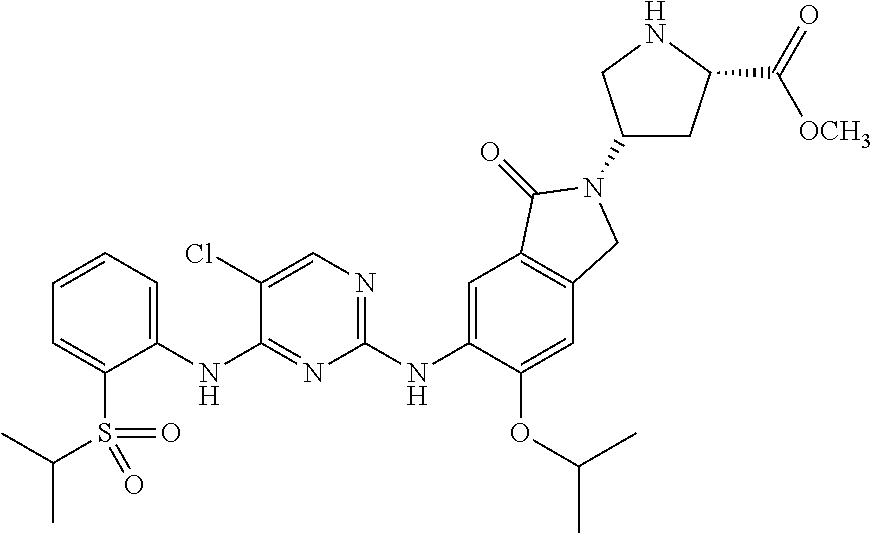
C1=C(S(C(C)C)(=O)=O)C(NC2=NC(NC3=CC4=C(C=C3OC(C)C)CN(C3CC(C(=O)[OCH3])NC3)C4=O)=NC=C2Cl)=CC=C1
